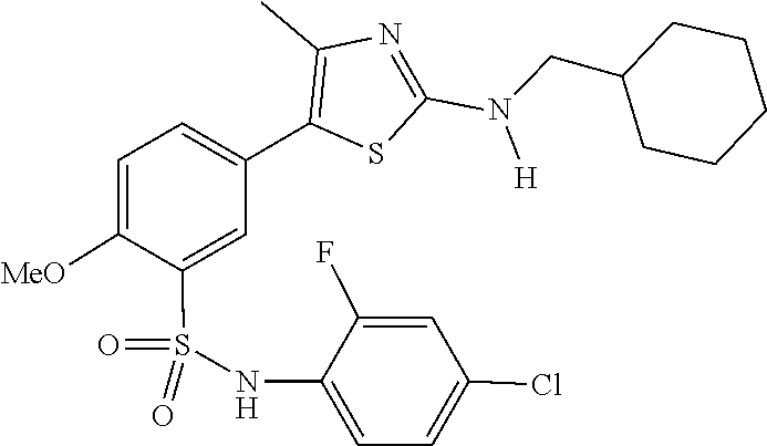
C1(CN(C2=NC(C)=C(C3=CC=C([MeO])C(S(=O)(=O)NC4=CC=C(Cl)C=C4F)=C3)S2)[H])CCCCC1
